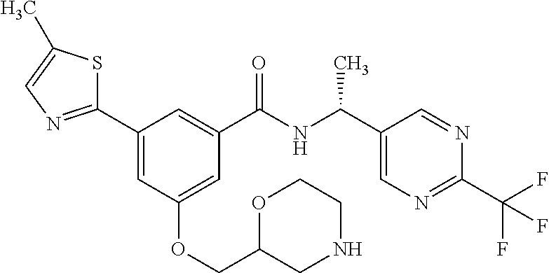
C1(C2=CC(OCC3CNCCO3)=CC(C(NC(C)C3=CN=C(C(F)(F)F)N=C3)=O)=C2)=NC=C(C)S1
